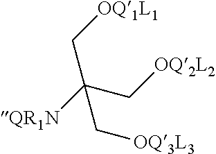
[QR1N]C(C[OQ2L2])(C[OQ1L1])C[OQ3L3]
